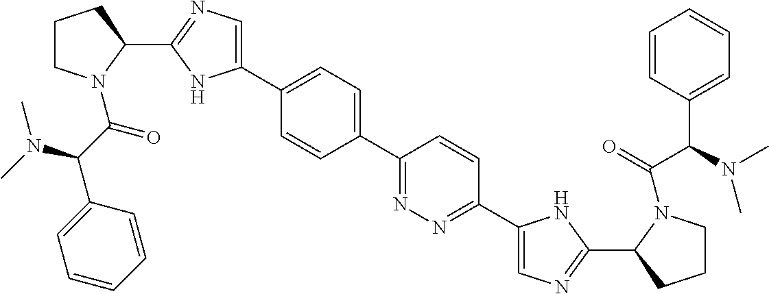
C1(C2=CN=C(C3CCCN3C(C(C3=CC=CC=C3)N(C)C)=O)N2)=CC=C(C2=NN=C(C3=CN=C(C4CCCN4C(C(C4=CC=CC=C4)N(C)C)=O)N3)C=C2)C=C1
